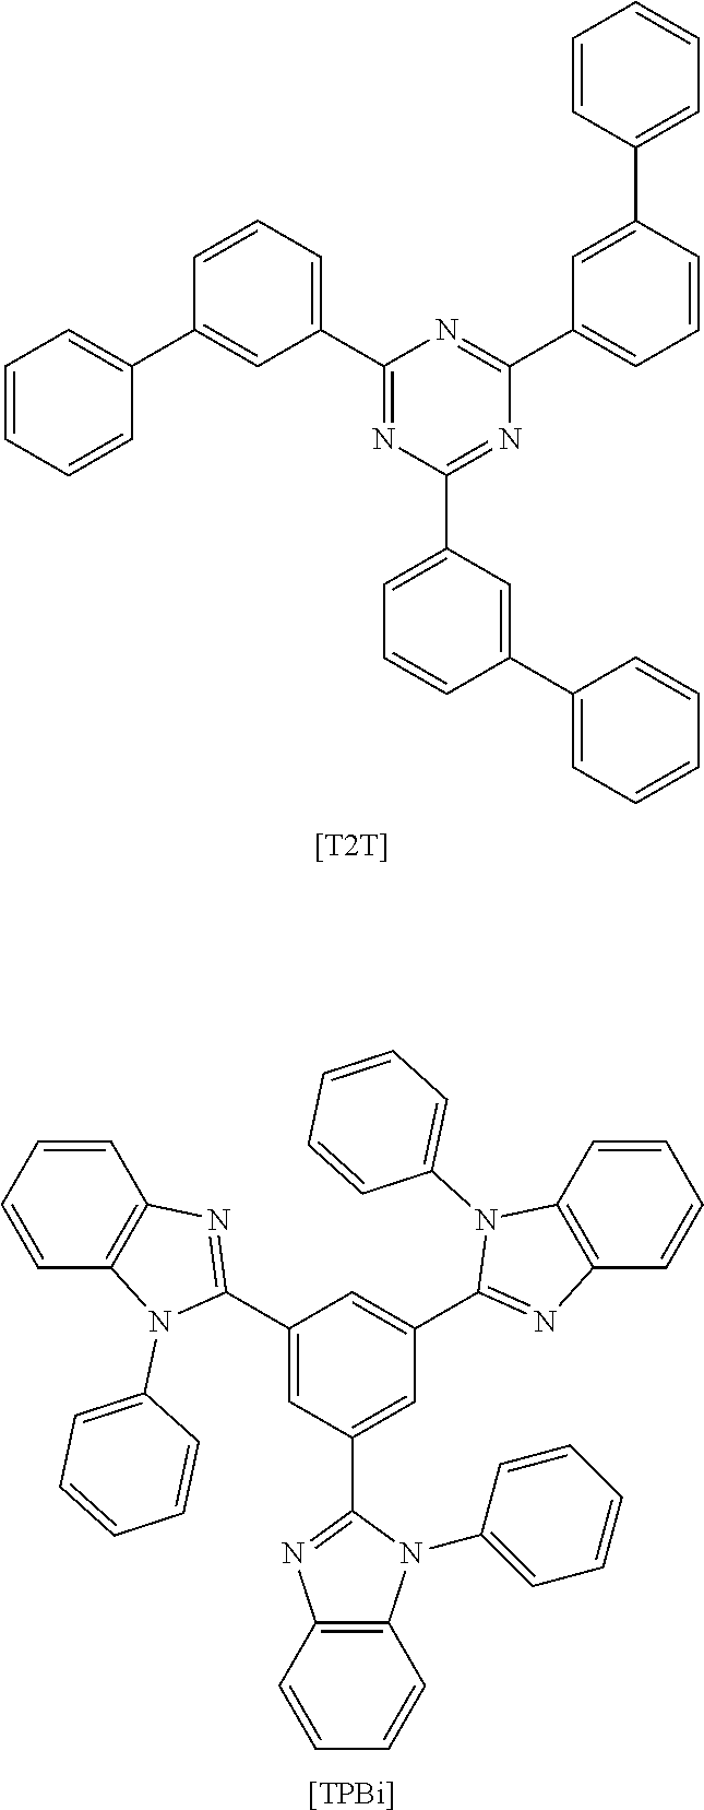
C1=CC=CC(C2=CC(C3=NC(C4=CC=CC(C5=CC=CC=C5)=C4)=NC(C4=CC=CC(C5=CC=CC=C5)=C4)=N3)=CC=C2)=C1.[[T2T]].C1(C2=NC3=C(N2C2=CC=CC=C2)C=CC=C3)=CC(C2=NC3=C(N2C2=CC=CC=C2)C=CC=C3)=CC(C2=NC3=C(N2C2=CC=CC=C2)C=CC=C3)=C1.[[TPBi]]
